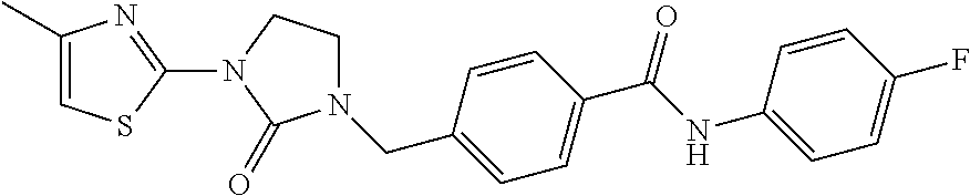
C1(C)=CSC(N2C(=O)N(CC3=CC=C(C(NC4=CC=C(F)C=C4)=O)C=C3)CC2)=N1
